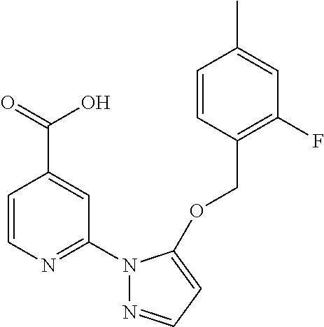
C1=CC(COC2=CC=NN2C2=NC=CC(C(=O)O)=C2)=C(F)C=C1C
